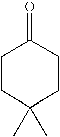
C1CC(C)(C)CCC1=O
